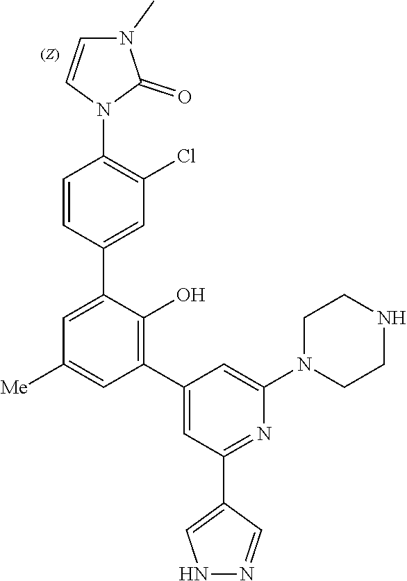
C1=CN(C2=C(Cl)C=C(C3=CC([Me])=CC(C4=CC(C5=CNN=C5)=NC(N5CCNCC5)=C4)=C3O)C=C2)C(=O)N1C
